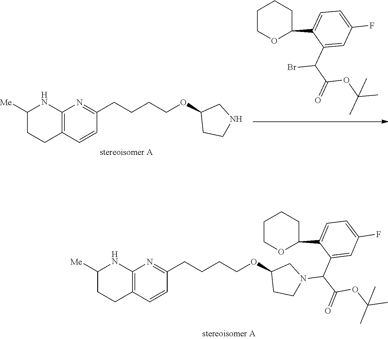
C12=C(C=CC(CCCCOC3CCNC3)=N1)CCC([Me])N2.C1COC(C2=CC=C(F)C=C2C(C(=O)OC(C)(C)C)Br)CC1.C12=C(C=CC(CCCCOC3CCN(C(C(=O)OC(C)(C)C)C4=CC(F)=CC=C4C4CCCCO4)C3)=N1)CCC([Me])N2
